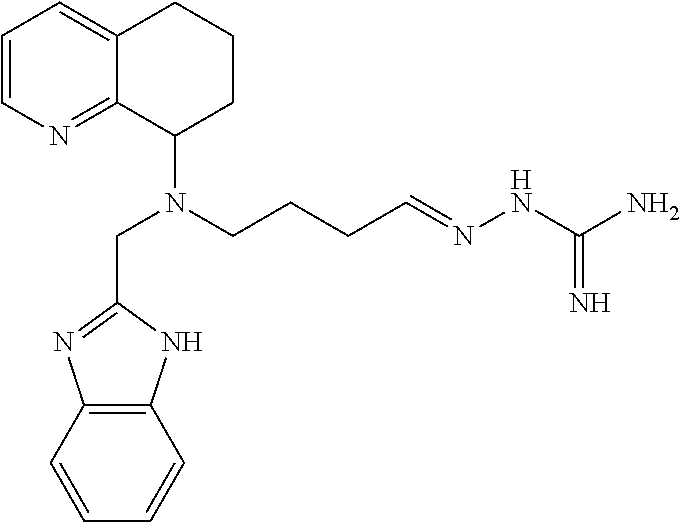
C1=CN=C2C(=C1)CCCC2N(CCCC=NNC(=N)N)CC1=NC2=C(N1)C=CC=C2
